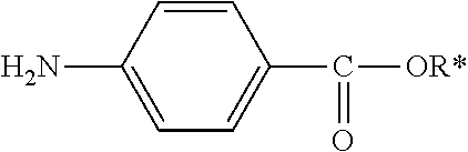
C1=CC(N)=CC=C1C(=O)[OR*]
